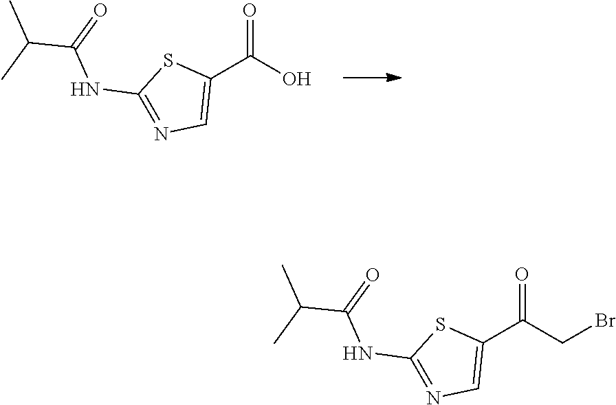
C1(C(O)=O)=CN=C(NC(C(C)C)=O)S1.C1(C(CBr)=O)=CN=C(NC(C(C)C)=O)S1
